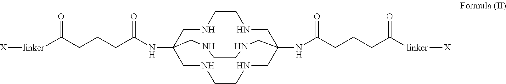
N1CC2(NC(CCCC([linker][X])=O)=O)CNCCNCC(NC(CCCC([linker][X])=O)=O)(CNCC1)CNCCNC2
